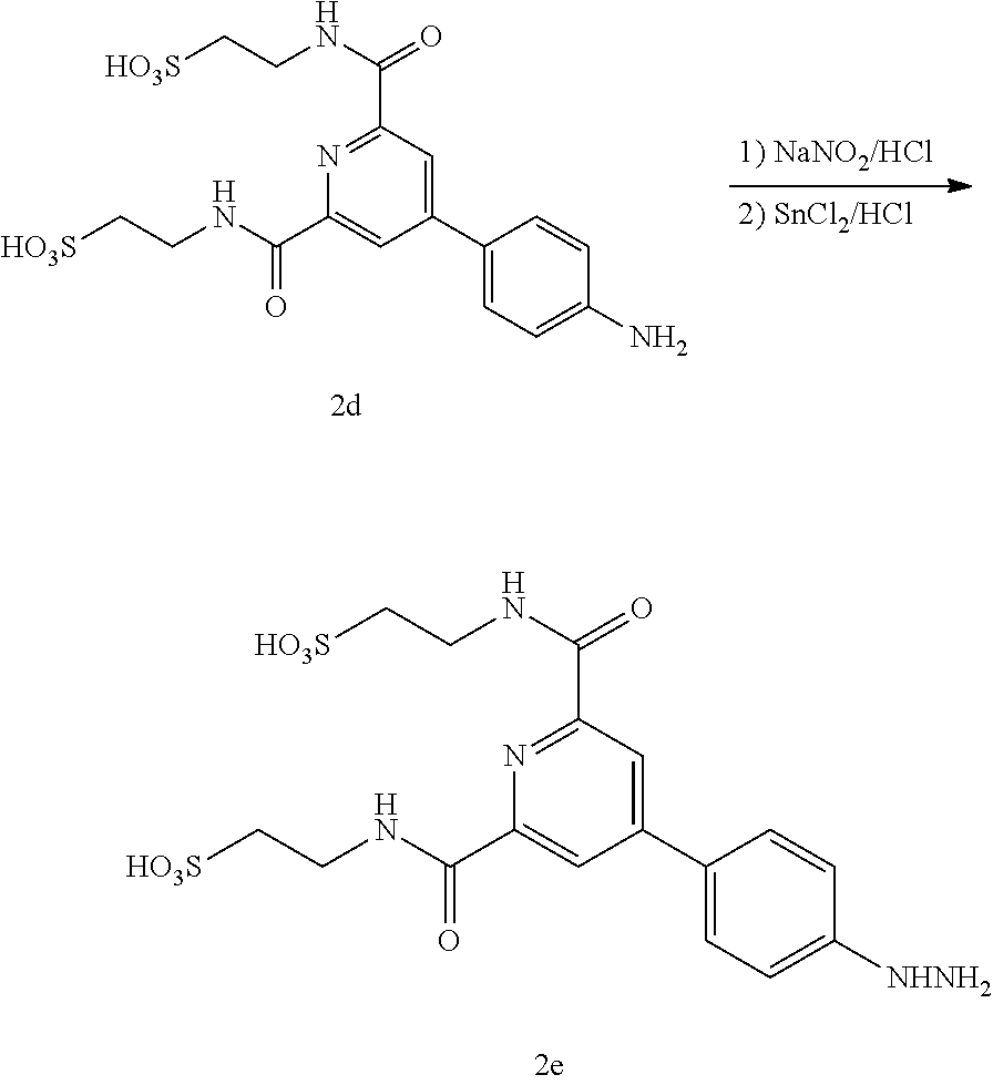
N1=C(C(NCC[HO3S])=O)C=C(C2=CC=C([NHNH2])C=C2)C=C1C(NCC[HO3S])=O.N1=C(C(NCC[HO3S])=O)C=C(C2=CC=C(N)C=C2)C=C1C(NCC[HO3S])=O
